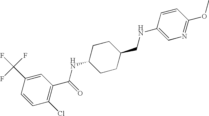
C1(C(F)(F)F)=CC(C(=O)NC2CCC(CNC3=CN=C(OC)C=C3)CC2)=C(Cl)C=C1
